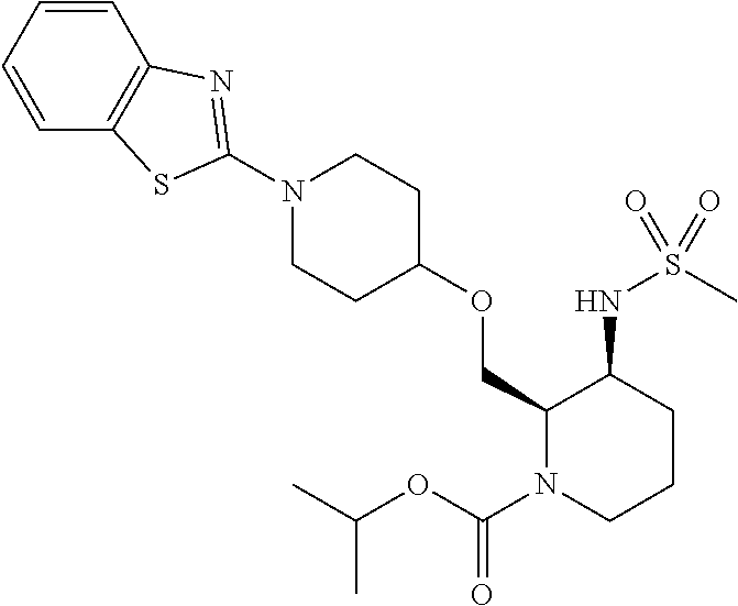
C1(OCC2N(C(OC(C)C)=O)CCCC2NS(=O)(C)=O)CCN(C2=NC3=C(C=CC=C3)S2)CC1
